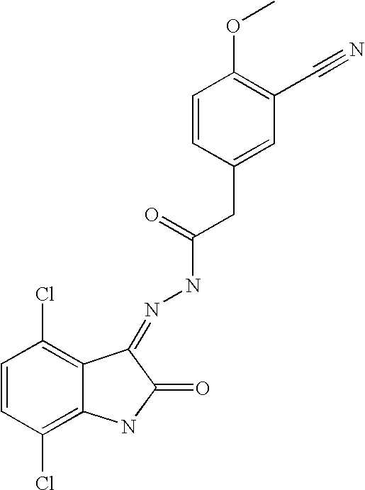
C12=C(Cl)C=CC(Cl)=C1NC(=O)C2=NNC(=O)CC1=CC(C#N)=C(OC)C=C1
